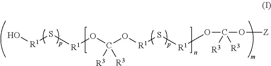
O[R1]S[R1]OC(O[R1]S[R1]OC(O[Z])([R3])[R3])([R3])[R3]
